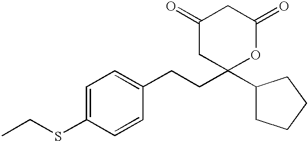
C1(SCC)=CC=C(CCC2(C3CCCC3)OC(=O)CC(=O)C2)C=C1
